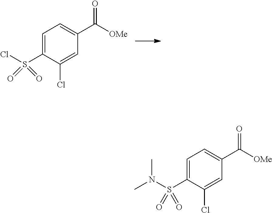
C1=C(S(=O)(=O)Cl)C(Cl)=CC(C([OMe])=O)=C1.C1=C(S(N(C)C)(=O)=O)C(Cl)=CC(C([OMe])=O)=C1
